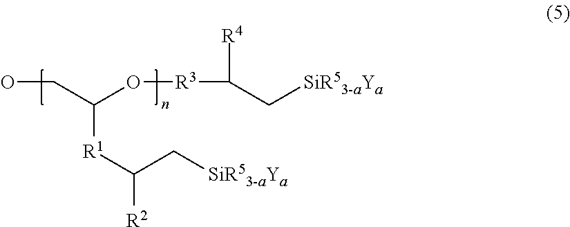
[R1](C(CO)O[R3]C([R4])C[SiR53-aYa])C([R2])C[SiR53-aYa]
